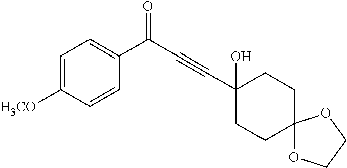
C1=C([H3CO])C=CC(C(C#CC2(O)CCC3(CC2)OCCO3)=O)=C1
